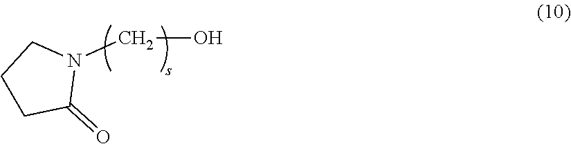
C1CC(=O)N(CO)C1
